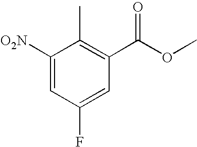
C1([O2N])=CC(F)=CC(C(OC)=O)=C1C
